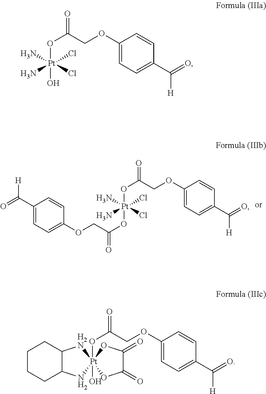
C1(OCC(O[Pt](O)(Cl)(Cl)(N)N)=O)=CC=C(C([H])=O)C=C1.C1(OCC(O[Pt](OC(=O)COC2=CC=C(C(=O)[H])C=C2)(Cl)(Cl)(N)N)=O)=CC=C(C([H])=O)C=C1.C1(OCC(O[Pt]23(O)(NC4C(CCCC4)[H2N]2)OC(=O)C(=O)O3)=O)=CC=C(C([H])=O)C=C1
